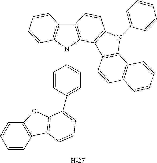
C12=C(N(C3=CC=C(C4=CC=CC5=C4OC4=C5C=CC=C4)C=C3)C3=C1C=CC=C3)C1=C(C=C2)N(C2=CC=CC=C2)C2=C1C=CC1=C2C=CC=C1.[H]
